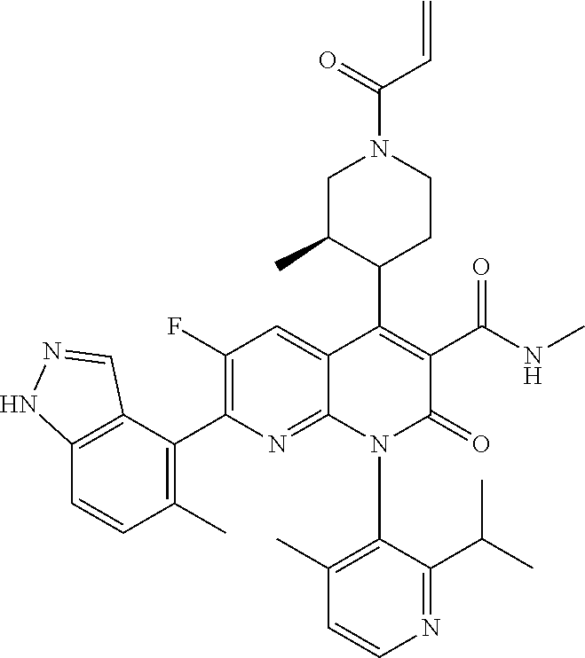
C12=C(C(C3=C(F)C=C4C(=N3)N(C3=C(C)C=CN=C3C(C)C)C(=O)C(C(NC)=O)=C4C3CCN(C(=O)C=C)CC3C)=C(C)C=C1)C=NN2
